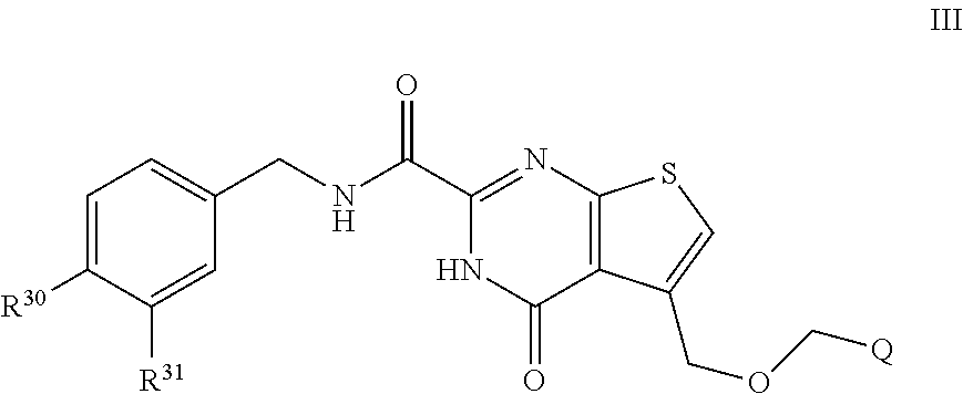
C1=C([R30])C([R31])=CC(CNC(C2=NC3=C(C(=O)N2)C(COC[Q])=CS3)=O)=C1
